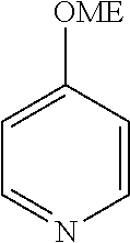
C1=C([OME])C=CN=C1
